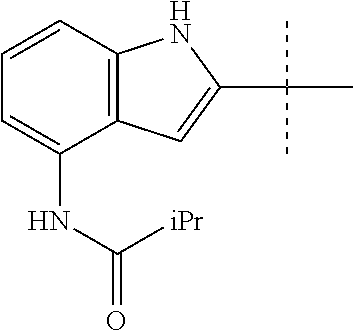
C12=C(C(NC(=O)[iPr])=CC=C1)C=C(C(C)(C)C)N2
